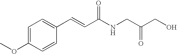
C1=C(OC)C=CC(C=CC(NCC(CO)=O)=O)=C1
